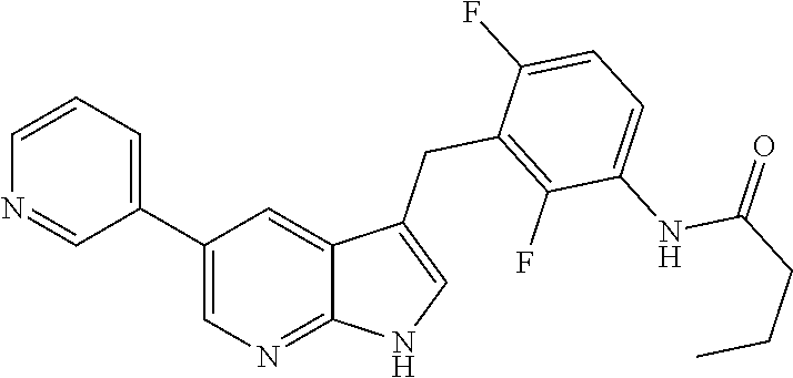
C1(C2=CC=CN=C2)=CN=C2C(=C1)C(CC1=C(F)C(NC(CCC)=O)=CC=C1F)=CN2
